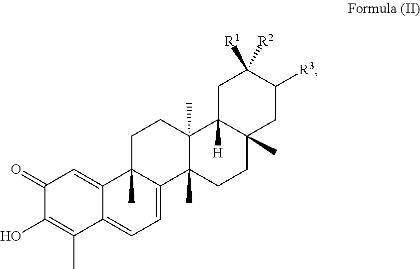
C1(=O)C(O)=C(C)C2=CC=C3C(C)(C2=C1)CCC1(C)C3(C)CCC2(C)C1([H])CC([R1])([R2])C([R3])C2
